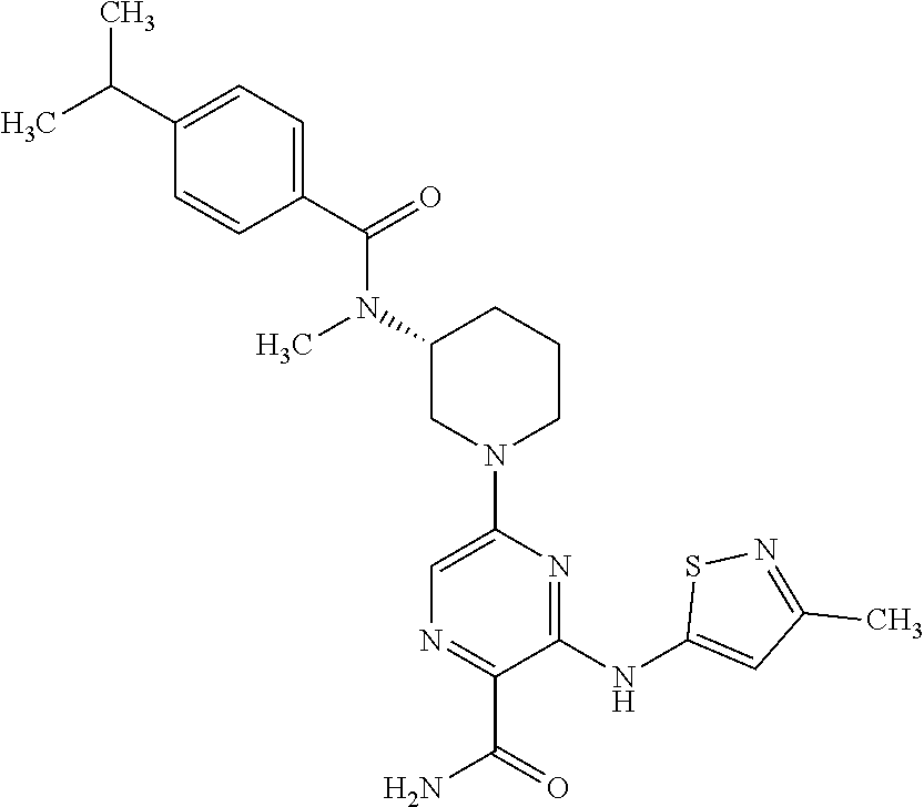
C1(N(C(C2=CC=C(C(C)C)C=C2)=O)C)CN(C2=CN=C(C(=O)N)C(NC3=CC(C)=NS3)=N2)CCC1
